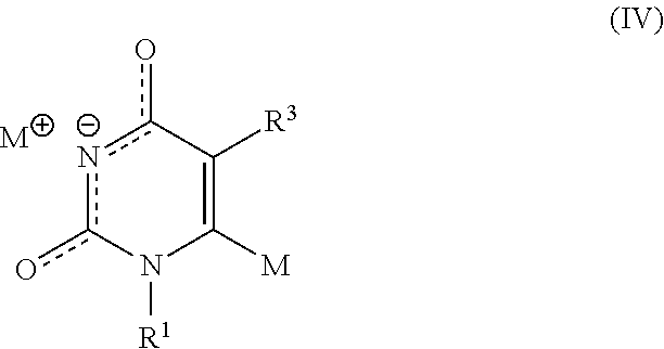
[n-]1c(o)N([R1])C([M])=C([R3])c1o.[M]
